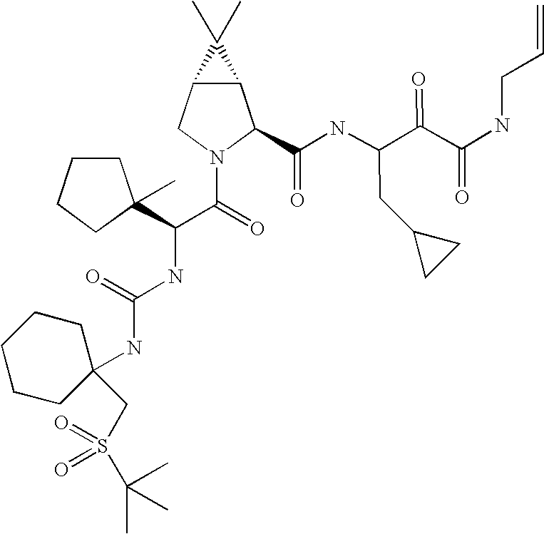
C12C(CN(C(=O)C(NC(NC3(CS(C(C)(C)C)(=O)=O)CCCCC3)=O)C3(C)CCCC3)C1C(NC(C(C(NCC=C)=O)=O)CC1CC1)=O)C2(C)C
